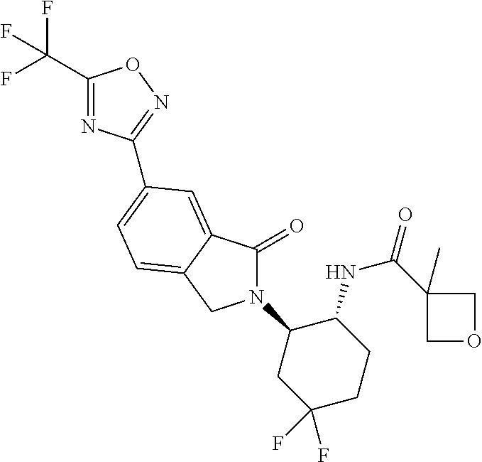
C1(C(F)(F)F)=NC(C2=CC=C3C(=C2)C(=O)N(C2CC(F)(F)CCC2NC(=O)C2(C)COC2)C3)=NO1
